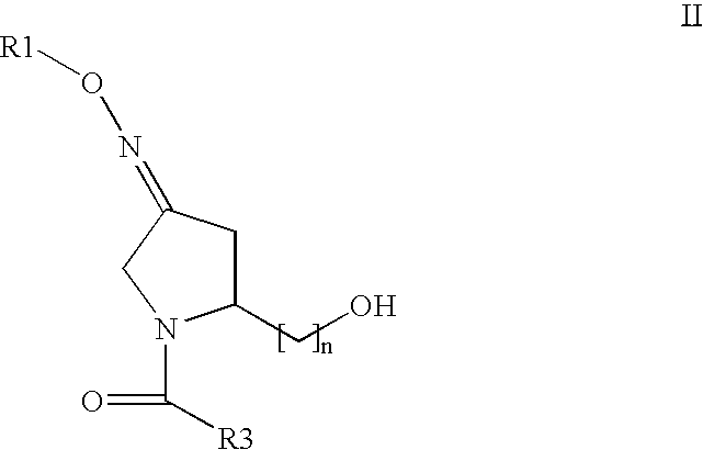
C1(CO)CC(=NO[R1])CN1C(=O)[R3]
